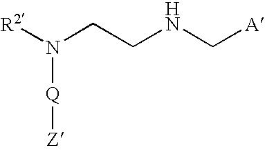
[R2]N(CCNC[A])[Q][Z]
